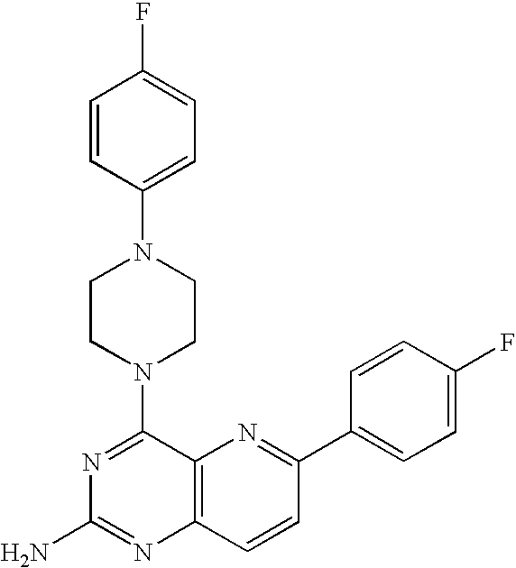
C12=C(C=CC(C3=CC=C(F)C=C3)=N1)N=C(N)N=C2N1CCN(C2=CC=C(F)C=C2)CC1
